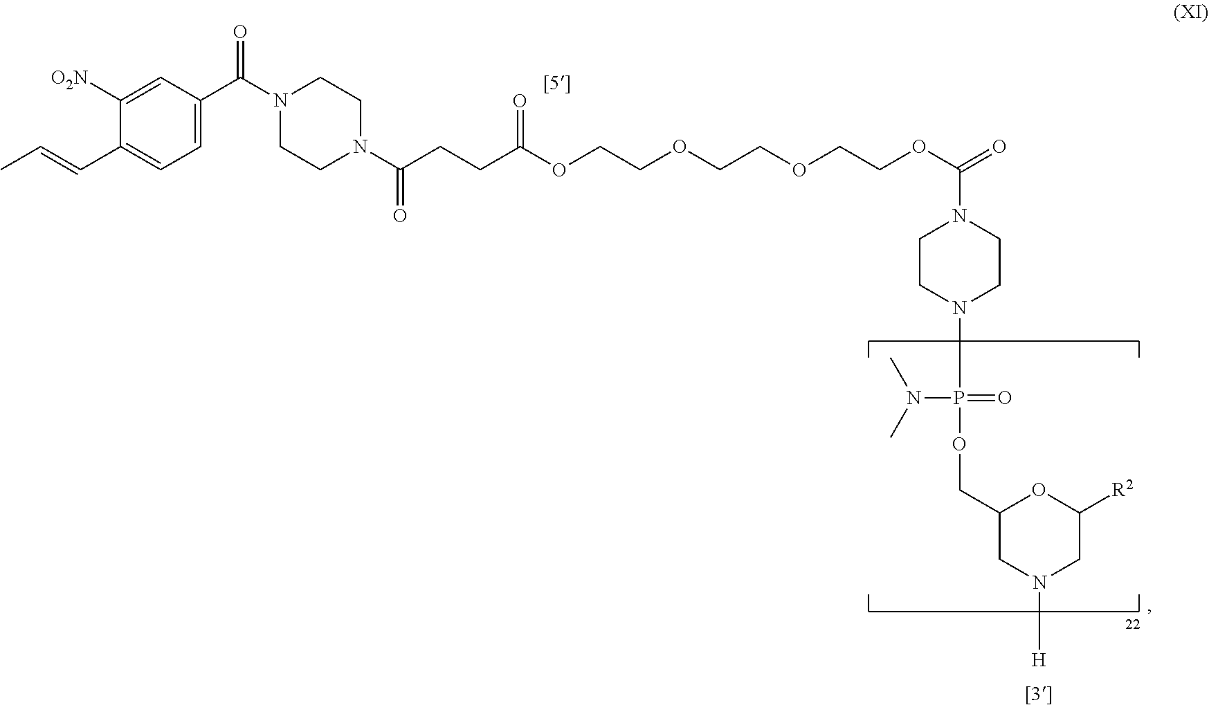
C1([O2N])=CC(C(=O)N2CCN(C(=O)CCC(=O)OCCOCCOCCOC(N3CCN(P(=O)(N(C)C)OCC4CN([H])CC([R2])O4)CC3)=O)CC2)=CC=C1C=CC
